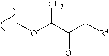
COC(C(O[R4])=O)C
